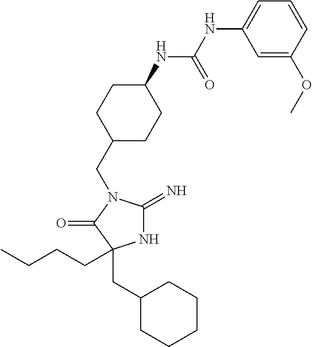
N1C(=N)N(CC2CCC(NC(NC3=CC=CC(OC)=C3)=O)CC2)C(=O)C1(CCCC)CC1CCCCC1
